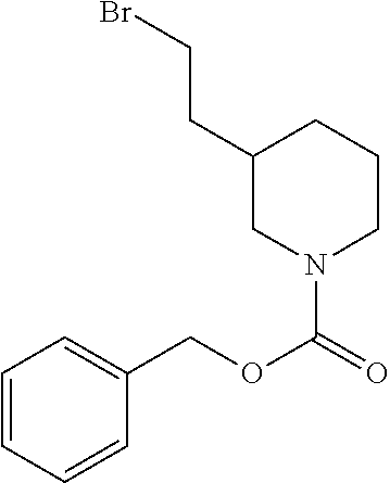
C1=CC=CC(COC(=O)N2CCCC(CCBr)C2)=C1
